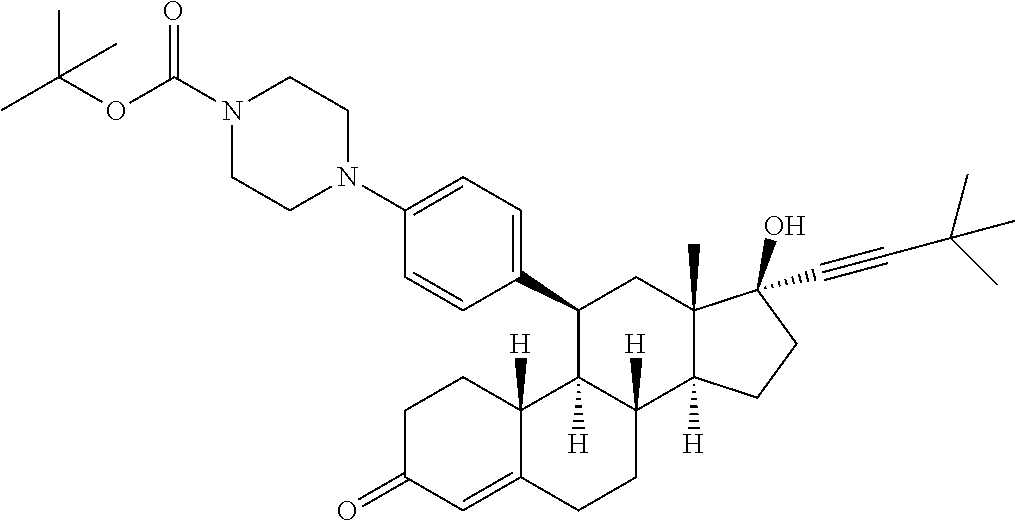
C1C(=O)C=C2C([H])(C1)C1([H])C([H])(CC2)C2([H])C(C)(CC1C1=CC=C(N3CCN(C(OC(C)(C)C)=O)CC3)C=C1)C(O)(C#CC(C)(C)C)CC2
